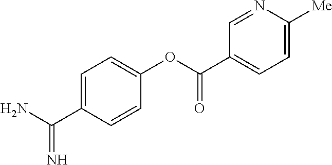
C1=C(C(N)=N)C=CC(OC(C2=CC=C([Me])N=C2)=O)=C1
